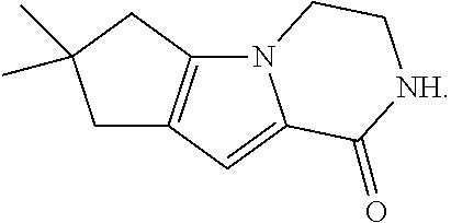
N12C3=C(C=C1C(=O)[NH]CC2)CC(C)(C)C3
